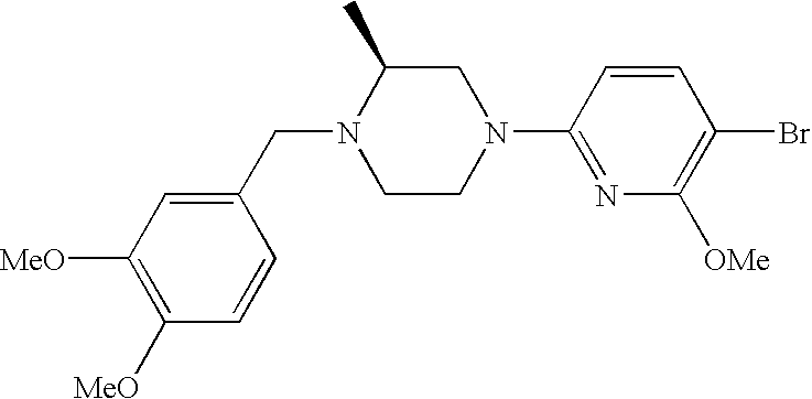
N1(CC2=CC([MeO])=C([MeO])C=C2)CCN(C2=NC([OMe])=C(Br)C=C2)CC1C
